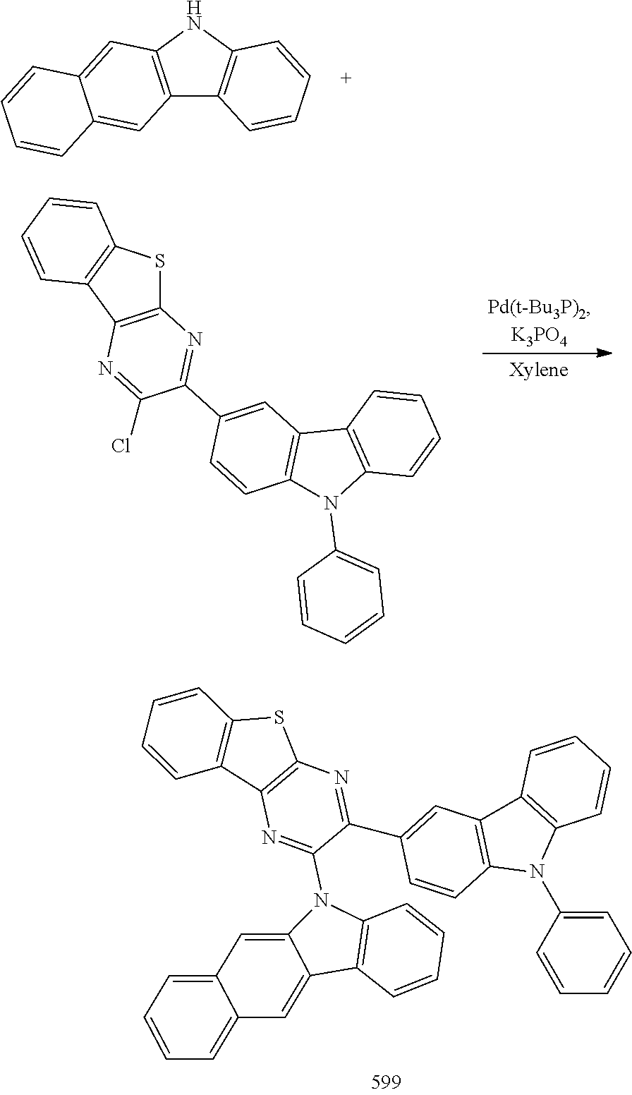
C1=CC2=CC3=C(C=C2C=C1)C1=C(N3)C=CC=C1.C12=C(C3=C(S1)C=CC=C3)N=C(Cl)C(C1=CC3=C(C=C1)N(C1=CC=CC=C1)C1=C3C=CC=C1)=N2.C1=C(N2C3=C(C4=C2C=CC(C2=NC5=C(N=C2N2C6=CC7=CC=CC=C7C=C6C6=C2C=CC=C6)C2=C(S5)C=CC=C2)=C4)C=CC=C3)C=CC=C1
